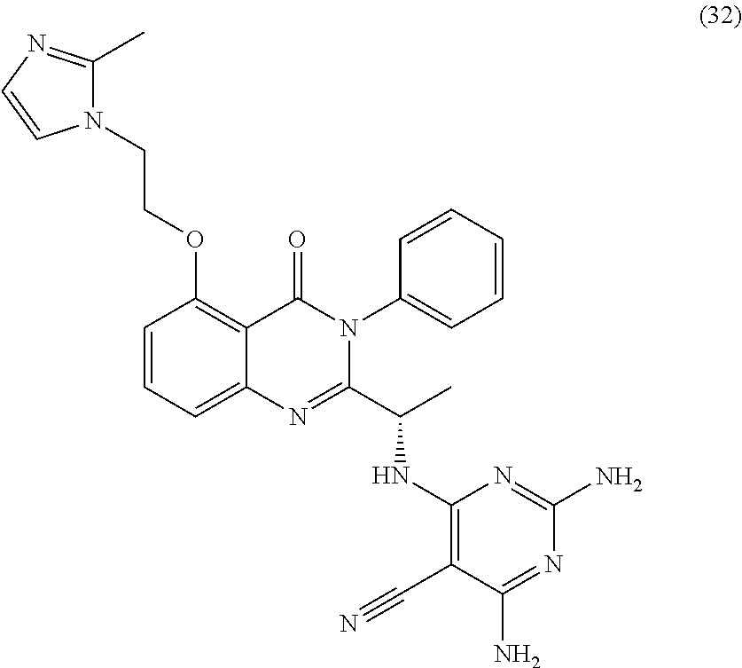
C1=CC(OCCN2C(C)=NC=C2)=C2C(=C1)N=C(C(C)NC1=C(C#N)C(N)=NC(N)=N1)N(C1=CC=CC=C1)C2=O
